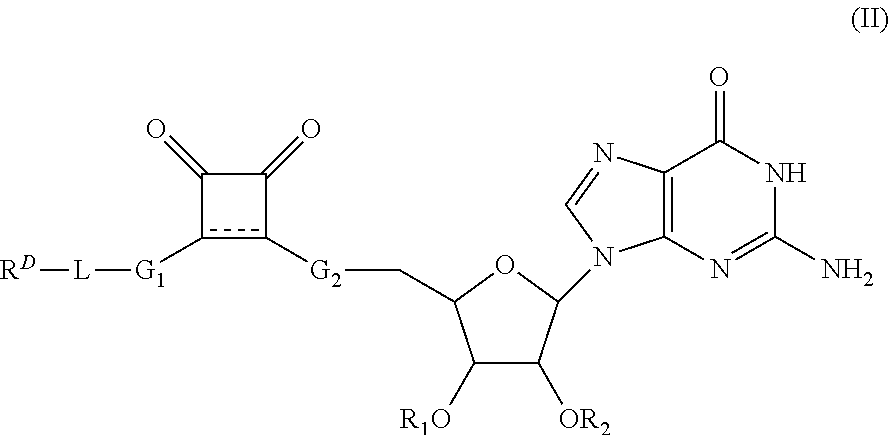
[G2](CC1C([R1O])C([OR2])C(N2C3=C(N=C2)C(=O)NC(N)=N3)O1)c1c([G1][L][RD])C(=O)C1=O
